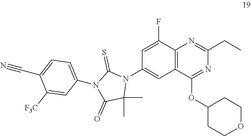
C1(F)=CC(N2C(=S)N(C3=CC=C(C#N)C([F3C])=C3)C(=O)C2(C)C)=CC2=C1N=C(CC)N=C2OC1CCOCC1
